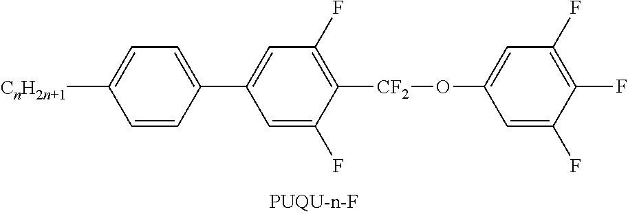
C1(F)=C([CF2]OC2=CC(F)=C(F)C(F)=C2)C(F)=CC(C2=CC=C([CnH2n+1])C=C2)=C1
